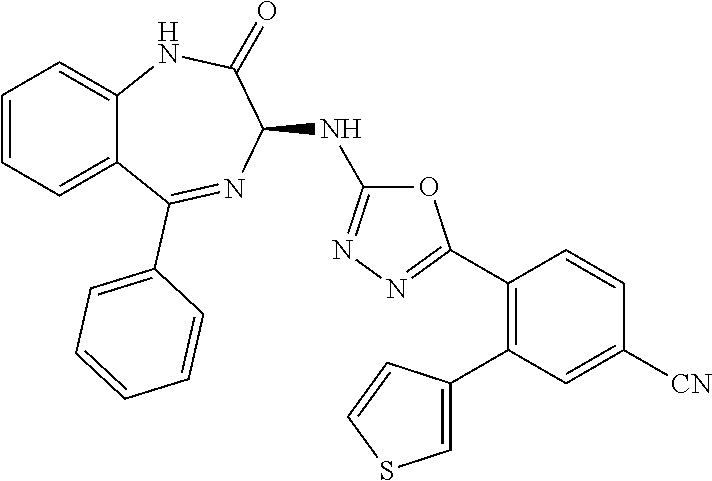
O1C(NC2C(=O)NC3=CC=CC=C3C(C3=CC=CC=C3)=N2)=NN=C1C1=C(C2=CSC=C2)C=C([CN])C=C1
